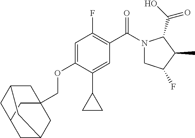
C1C2CC3(COC4=CC(F)=C(C(N5CC(F)C(C)C5C(O)=O)=O)C=C4C4CC4)CC1CC(C3)C2
